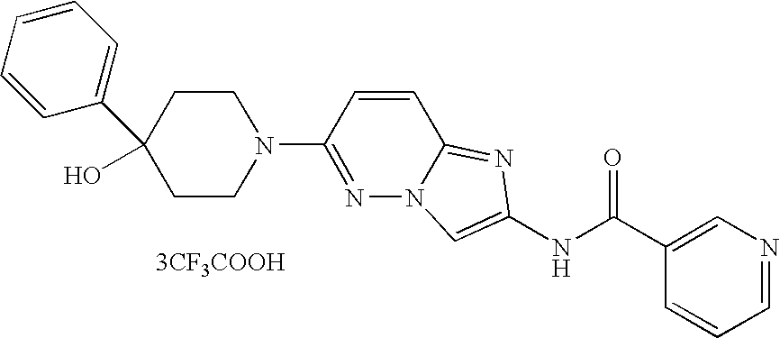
[3CF3COOH].C1=CC=NC=C1C(NC1=CN2N=C(N3CCC(C4=CC=CC=C4)(O)CC3)C=CC2=N1)=O
